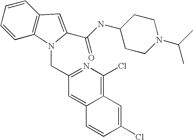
C12=CC(CN3C4=C(C=CC=C4)C=C3C(NC3CCN(C(C)C)CC3)=O)=NC(Cl)=C1C=C(Cl)C=C2
